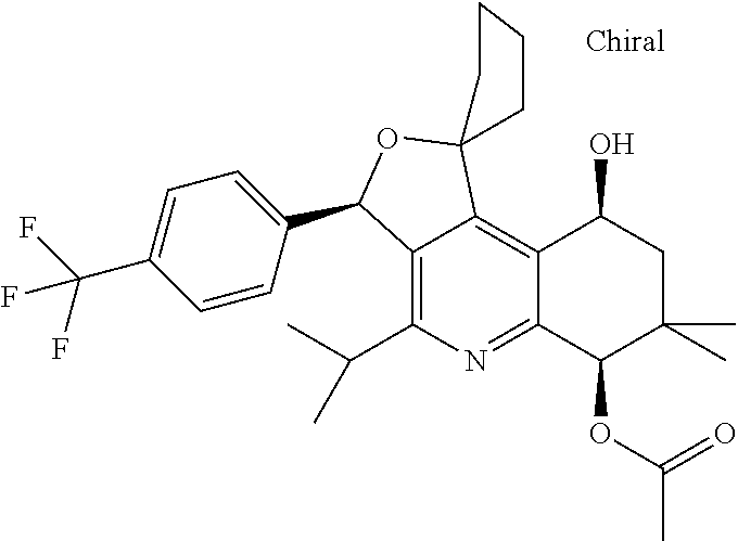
C12=C(C(C)C)N=C3C(=C1C1(OC2C2=CC=C(C(F)(F)F)C=C2)CCCC1)C(O)CC(C)(C)C3OC(C)=O
